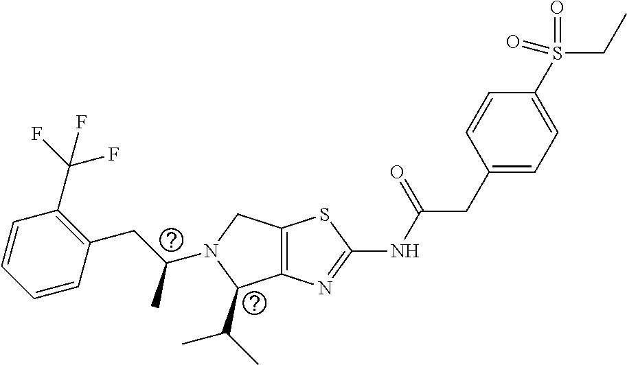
C12=C(N=C(NC(CC3=CC=C(S(CC)(=O)=O)C=C3)=O)S1)C(C(C)C)N(C(CC1=C(C(F)(F)F)C=CC=C1)C)C2
